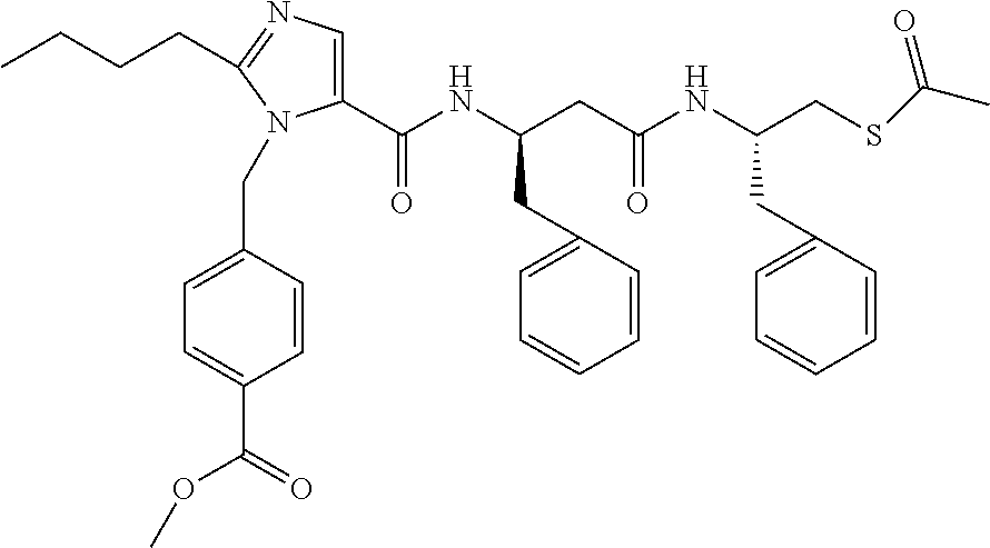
C1(C(NC(CC(=O)NC(CSC(C)=O)CC2=CC=CC=C2)CC2=CC=CC=C2)=O)=CN=C(CCCC)N1CC1=CC=C(C(=O)OC)C=C1
